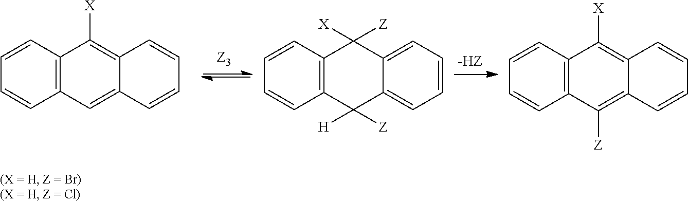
C12=C(C=CC=C1)C([X])=C1C(=C2)C=CC=C1.C12=C(C=CC=C1)C([Z])([X])C1=CC=CC=C1C2([Z])[H].C12=C(C=CC=C1)C([X])=C1C(=C2[Z])C=CC=C1
